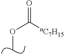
COC(=O)[nC7H15]
